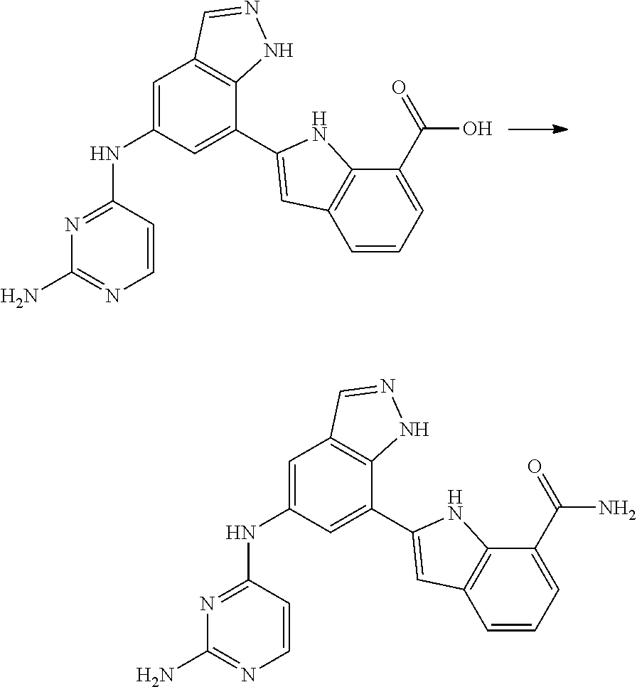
C1=C(NC2=NC(N)=NC=C2)C=C(C2=CC3=C(C(C(=O)O)=CC=C3)N2)C2=C1C=NN2.C1=C(NC2=NC(N)=NC=C2)C=C(C2=CC3=C(C(C(=O)N)=CC=C3)N2)C2=C1C=NN2
